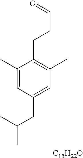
C1(C)=CC(CC(C)C)=CC(C)=C1CCC=O.[C15H22O]
